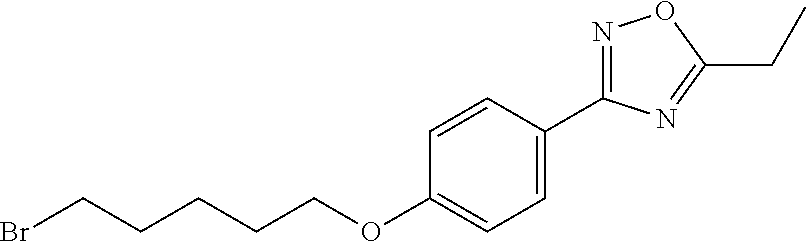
BrCCCCCOC1=CC=C(C2=NOC(CC)=N2)C=C1
